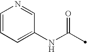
C1(NC(=O)C)=CC=CN=C1
